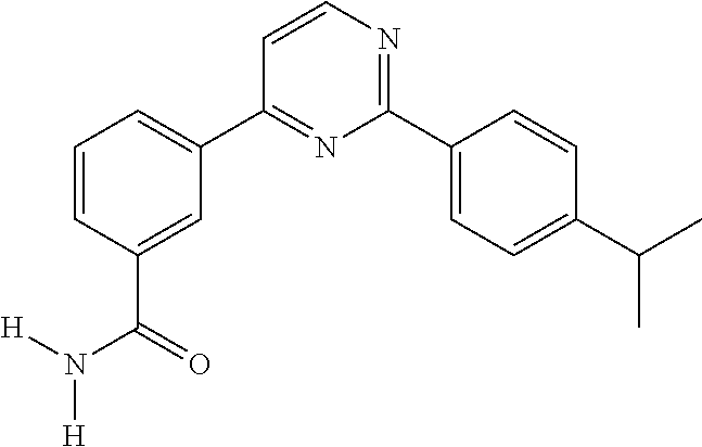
C1=CC(C(N([H])[H])=O)=CC(C2=NC(C3=CC=C(C(C)C)C=C3)=NC=C2)=C1
